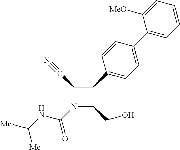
N1(C(=O)NC([Me])[Me])C(CO)C(C2=CC=C(C3=CC=CC=C3[MeO])C=C2)C1C#N
